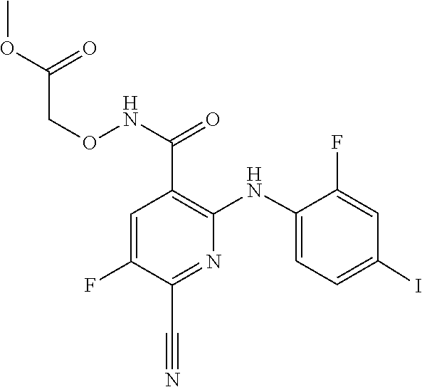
C1=C(NC2=C(C(NOCC(OC)=O)=O)C=C(F)C(C#N)=N2)C(F)=CC(I)=C1
